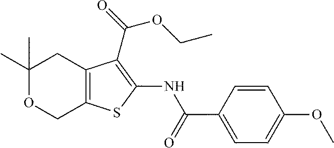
C1(C)(C)OCC2=C(C1)C(C(OCC)=O)=C(NC(=O)C1=CC=C(OC)C=C1)S2
